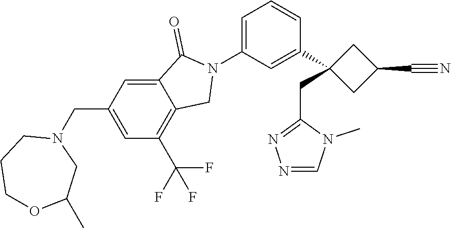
C1=C2C(=O)N(C3=CC=CC(C4(CC5=NN=CN5C)CC(C#N)C4)=C3)CC2=C(C(F)(F)F)C=C1CN1CCCOC(C)C1
